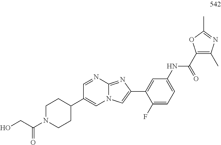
C1(F)=CC=C(NC(C2=C(C)N=C(C)O2)=O)C=C1C1=CN2C(=N1)N=CC(C1CCN(C(=O)CO)CC1)=C2
